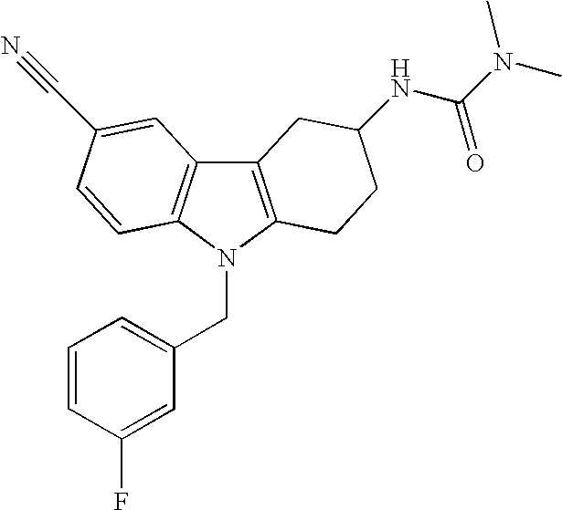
C1=CC(F)=CC(CN2C3=C(C4=C2C=CC(C#N)=C4)CC(NC(=O)N(C)C)CC3)=C1
